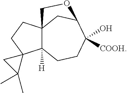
C123C([H])(CCC([COOH])(O)C(C1)OC2)C1(CC3)CC1(C)C
